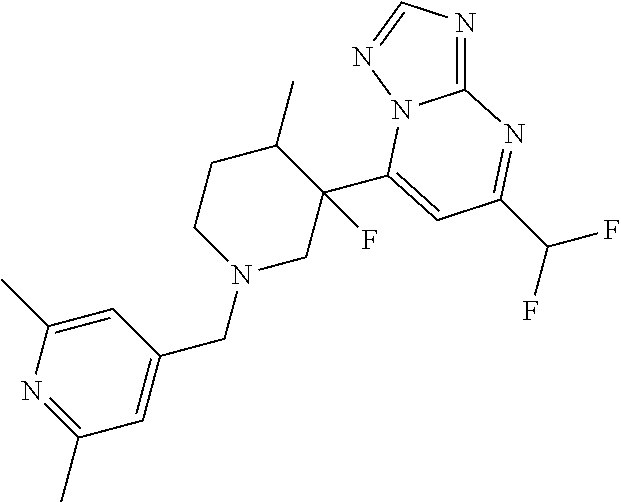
N1=C2N(N=C1)C(C1(F)CN(CC3=CC(C)=NC(C)=C3)CCC1C)=CC(C(F)F)=N2
